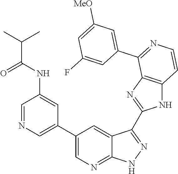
C1=NC=C(C2=CN=C3C(=C2)C(C2=NC4=C(N2)C=CN=C4C2=CC([MeO])=CC(F)=C2)=NN3)C=C1NC(C(C)C)=O
